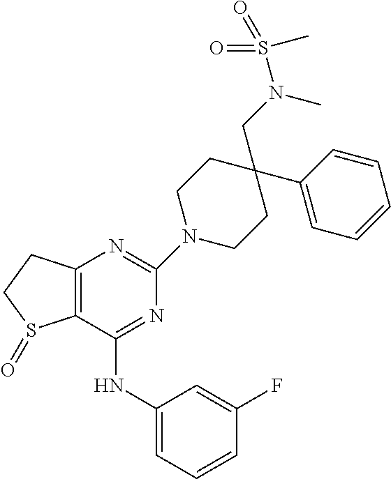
C1(NC2=CC=CC(F)=C2)=NC(N2CCC(CN(S(=O)(=O)C)C)(C3=CC=CC=C3)CC2)=NC2=C1S(=O)CC2
